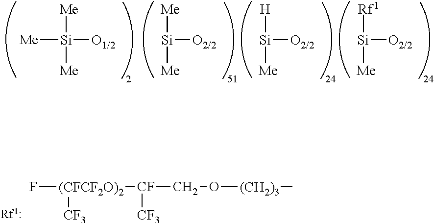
[Si]([O2/2])([Me])[Me].[Me][Si]([O1/2])([Me])[Me].[Si]([O2/2])([H])[Me].[Si]([O2/2])([Rf1])[Me].F[(CFCF2O)2]([CF](CO[(CH2)3]C)[CF3])[CF3]
